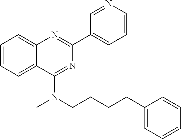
C1(C2=CC=CN=C2)=NC2=CC=CC=C2C(N(C)CCCCC2=CC=CC=C2)=N1
